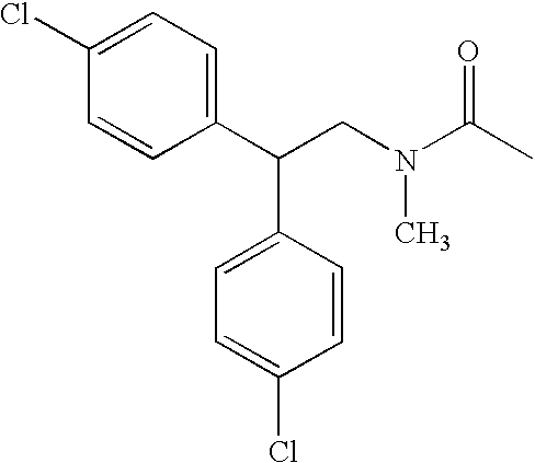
C(CN(C)C(C)=O)(C1=CC=C(Cl)C=C1)C1=CC=C(Cl)C=C1
